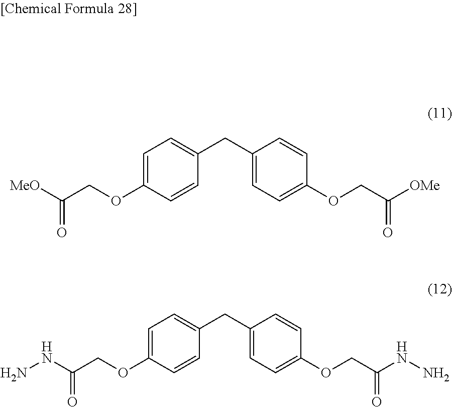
C1=C(OCC(=O)[MeO])C=CC(CC2=CC=C(OCC(=O)[OMe])C=C2)=C1.C1=C(OCC(=O)NN)C=CC(CC2=CC=C(OCC(=O)NN)C=C2)=C1
